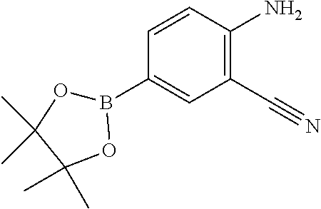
C1=CC(N)=C(C#N)C=C1B1OC(C)(C)C(C)(C)O1
